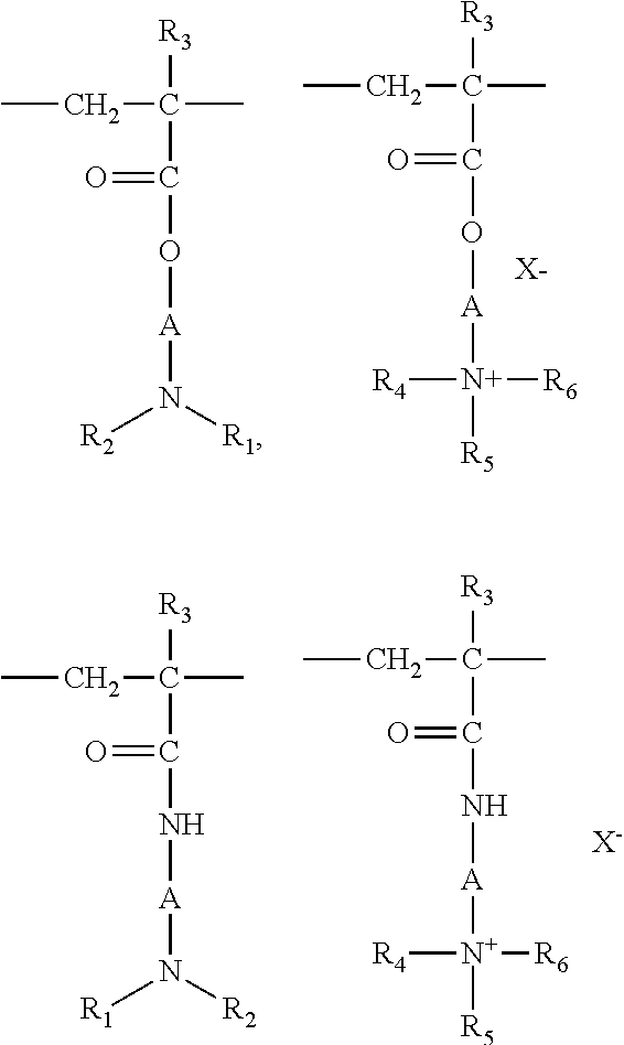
CCC(C)([R3])C(=O)O[A][N+]([R4])([R6])[R5].[X-].CCC(C)([R3])C(=O)O[A]N([R2])[R1].CCC(C)([R3])C(=O)N[A][N+]([R4])([R6])[R5].[X-].CCC(C)([R3])C(=O)N[A]N([R1])[R2]
